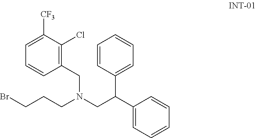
C(CCN(CC(C1=CC=CC=C1)C1=CC=CC=C1)CC1=C(Cl)C([CF3])=CC=C1)Br
